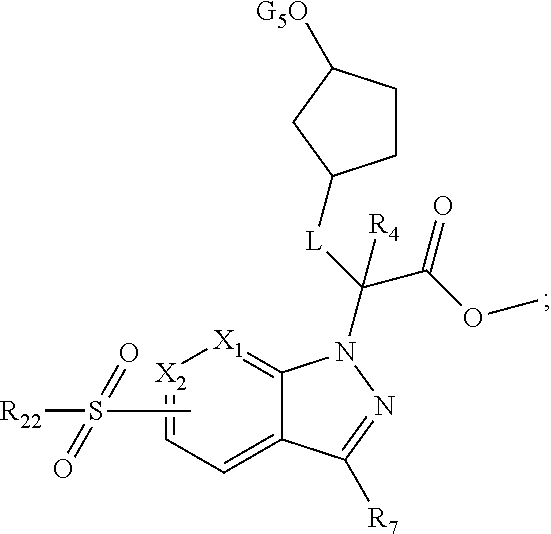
C1CC([G5O])CC1[L]C(C(OC)=O)([R4])N1C2=[X1][X2]=CC=C2C([R7])=N1.CS([R22])(=O)=O
